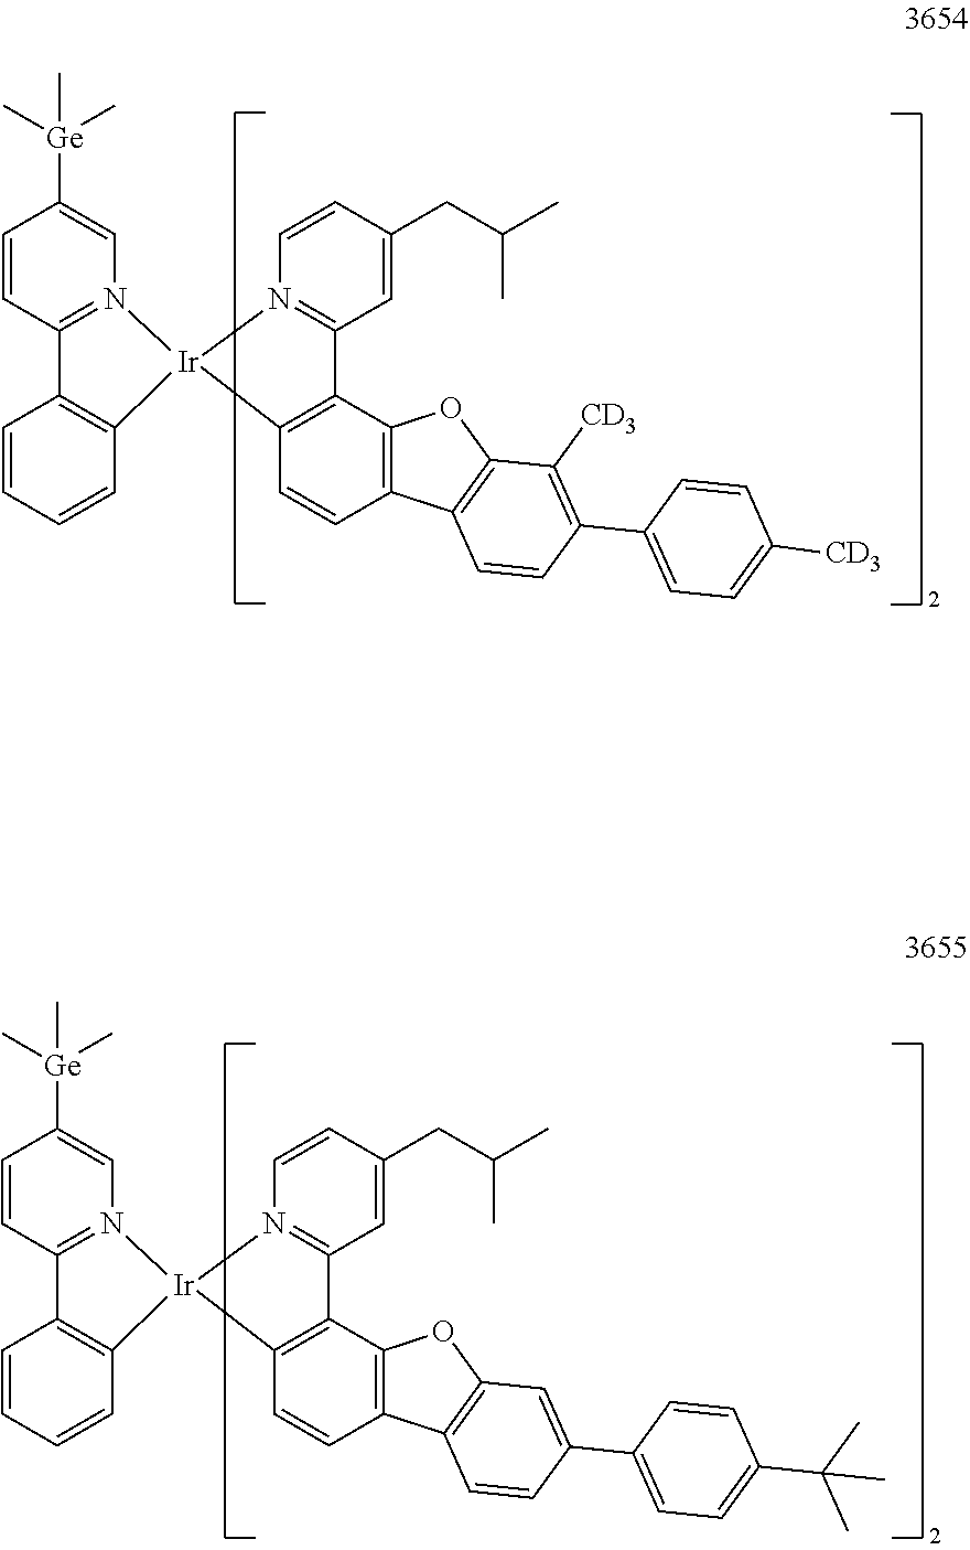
C1=CC2=N(C=C1[Ge](C)(C)C)[Ir]1(C3=C2C=CC=C3)N2=C(C=C(CC(C)C)C=C2)C2=C1C=CC1=C2OC2=C1C=CC(C1=CC=C([CD3])C=C1)=C2[CD3].C1=CC2=N(C=C1[Ge](C)(C)C)[Ir]1(C3=C2C=CC=C3)N2=C(C=C(CC(C)C)C=C2)C2=C1C=CC1=C2OC2=C1C=CC(C1=CC=C(C(C)(C)C)C=C1)=C2
